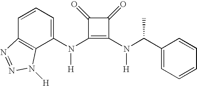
C12=C(C(N(C3=C(N(C(C4=CC=CC=C4)C)[H])C(=O)C3=O)[H])=CC=C1)N([H])N=N2
